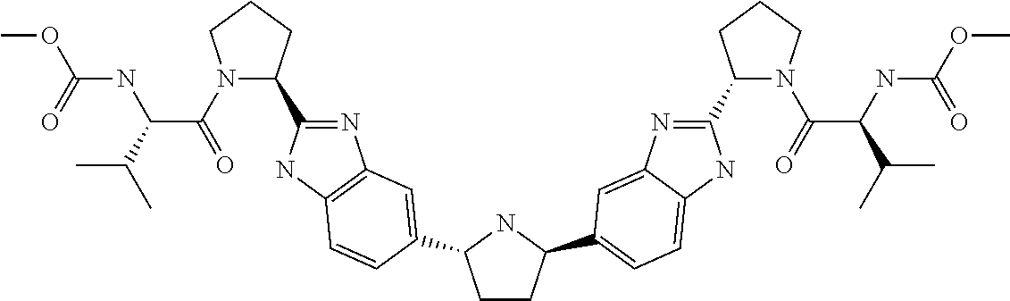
C1CC(C2=CC=C3C(=C2)N=C(C2N(C(C(NC(OC)=O)C(C)C)=O)CCC2)N3)NC1C1=CC2=C(NC(C3N(C(C(C(C)C)NC(OC)=O)=O)CCC3)=N2)C=C1
